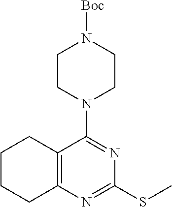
C1CN(C2=NC(SC)=NC3=C2CCCC3)CCN1[Boc]
